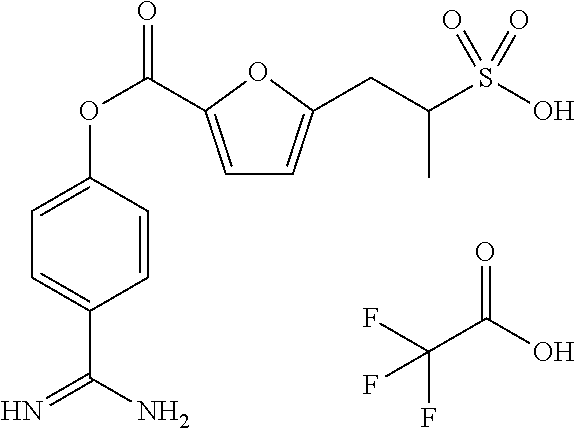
C1=C(C(OC2=CC=C(C(N)=N)C=C2)=O)OC(CC(S(O)(=O)=O)C)=C1.FC(C(O)=O)(F)F
